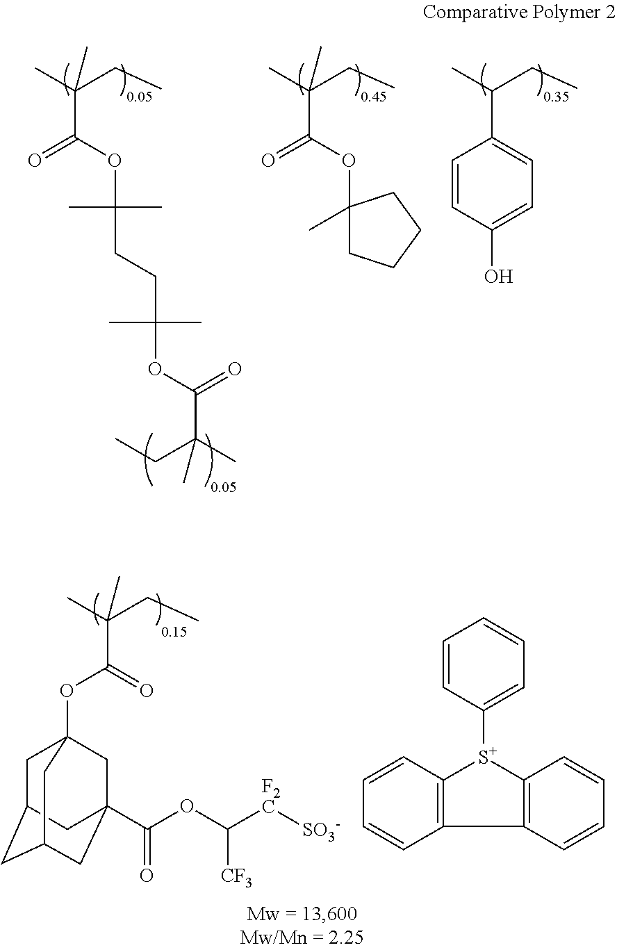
C1(C(C)CC)=CC=C(O)C=C1.C(C(C)(CC)C)(OC1(C)CCCC1)=O.C(C(C)(CC)C)(OC(CCC(OC(C(C)(CC)C)=O)(C)C)(C)C)=O.C(C(C)(CC)C)(=O)OC12CC3CC(CC(C(OC([F2C][SO3-])[CF3])=O)(C1)C3)C2.C1=CC([S+]2C3=C(C4=C2C=CC=C4)C=CC=C3)=CC=C1
